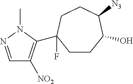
C1=NN(C)C(C2(F)CCC(O)C([N3])CC2)=C1[NO2]
